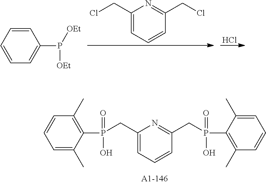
C1(C)=C(P(CC2=CC=CC(CP(C3=C(C)C=CC=C3C)(=O)O)=N2)(O)=O)C(C)=CC=C1.ClCC1=CC=CC(CCl)=N1.Cl.C1=CC=CC=C1P([OEt])[OEt]
